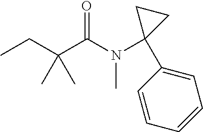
C1(C2(N(C(C(CC)(C)C)=O)C)CC2)=CC=CC=C1
